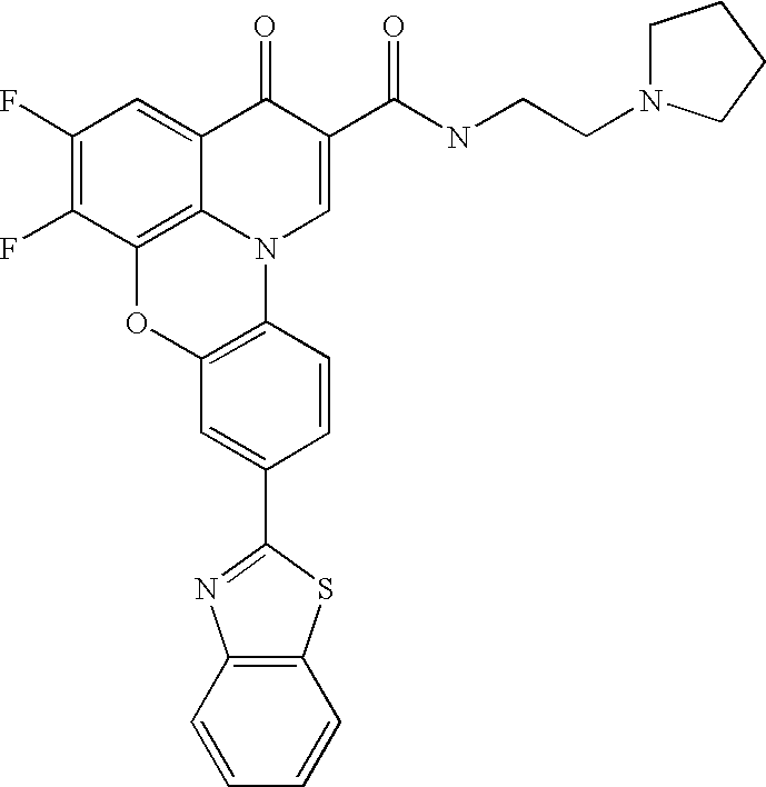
C12=C3C(=CC(F)=C1F)C(=O)C(C(=O)NCCN1CCCC1)=CN3C1=C(O2)C=C(C2=NC3=C(S2)C=CC=C3)C=C1
